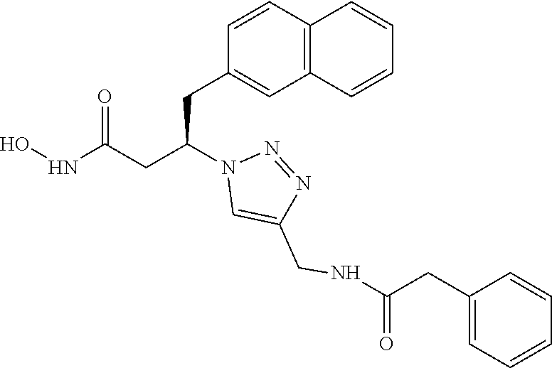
C1(CC(CC(NO)=O)N2C=C(CNC(CC3=CC=CC=C3)=O)N=N2)=CC2=C(C=C1)C=CC=C2
